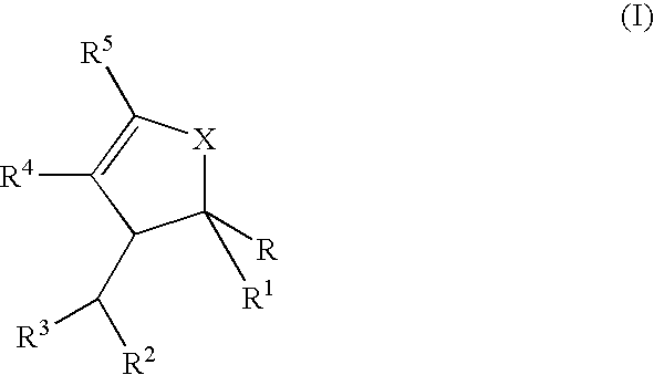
C1([R])([R1])[X]C([R5])=C([R4])C1C([R2])[R3]
